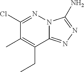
N12C(=NN=C1N)C(CC)=C(C)C(Cl)=N2
